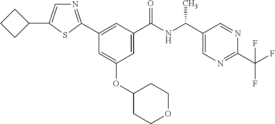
C1=C(C(NC(C2=CN=C(C(F)(F)F)N=C2)C)=O)C=C(C2=NC=C(C3CCC3)S2)C=C1OC1CCOCC1
